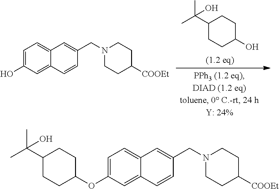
C1(C(C)(C)O)CCC(O)CC1.C1=C(O)C=C2C(=C1)C=C(CN1CCC([COOEt])CC1)C=C2.C1=C(OC2CCC(C(C)(C)O)CC2)C=C2C(=C1)C=C(CN1CCC([COOEt])CC1)C=C2
